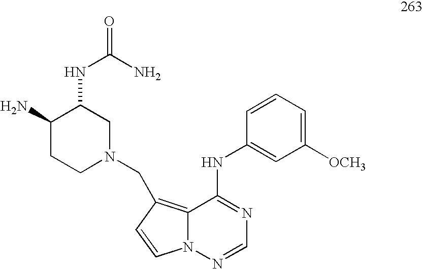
C1([OCH3])=CC=CC(NC2=NC=NN3C2=C(CN2CC(NC(=O)N)C(N)CC2)C=C3)=C1
